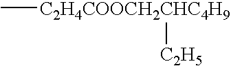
C[C2H4COOCH2CHC4H9][C2H5]
